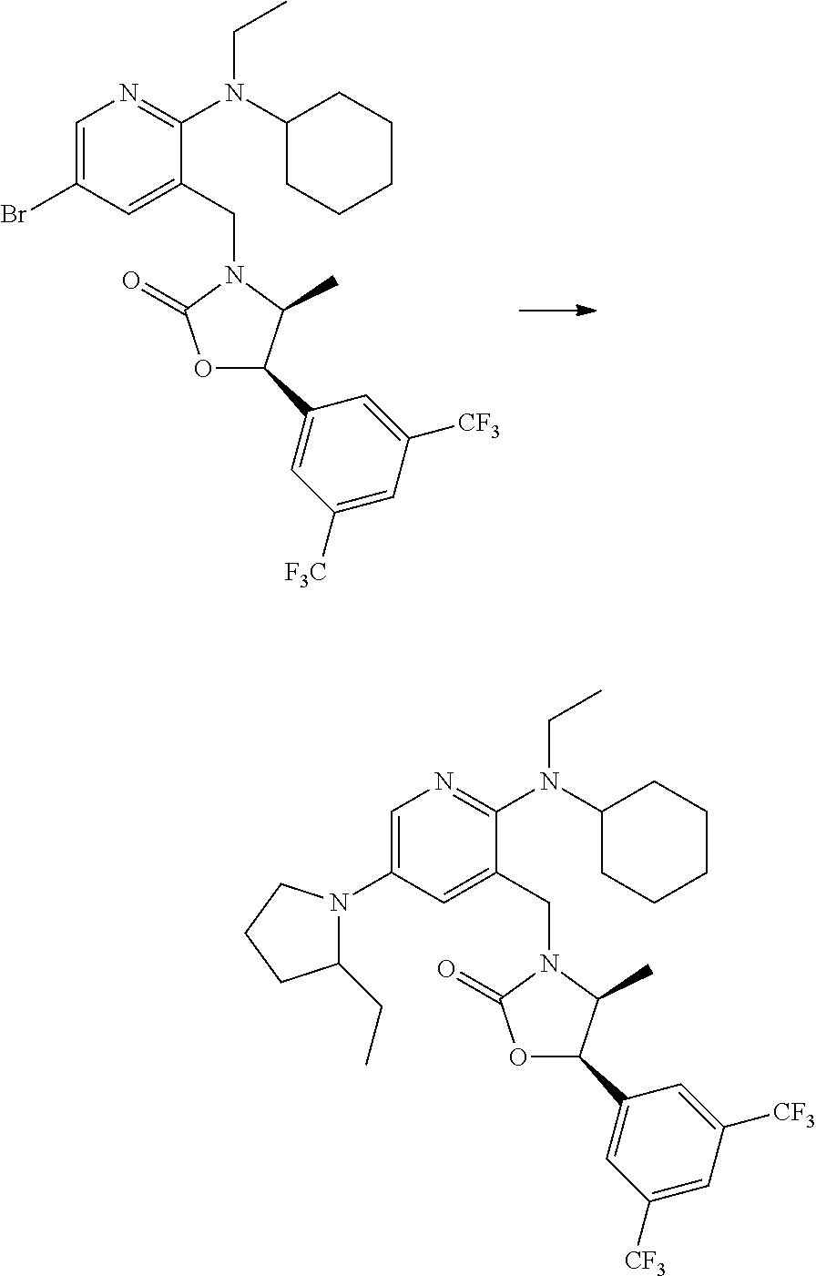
O1C(C2=CC([F3C])=CC([CF3])=C2)C(C)N(CC2=CC(Br)=CN=C2N(C2CCCCC2)CC)C1=O.O1C(=O)N(CC2=CC(N3C(CC)CCC3)=CN=C2N(C2CCCCC2)CC)C(C)C1C1=CC([CF3])=CC([CF3])=C1
